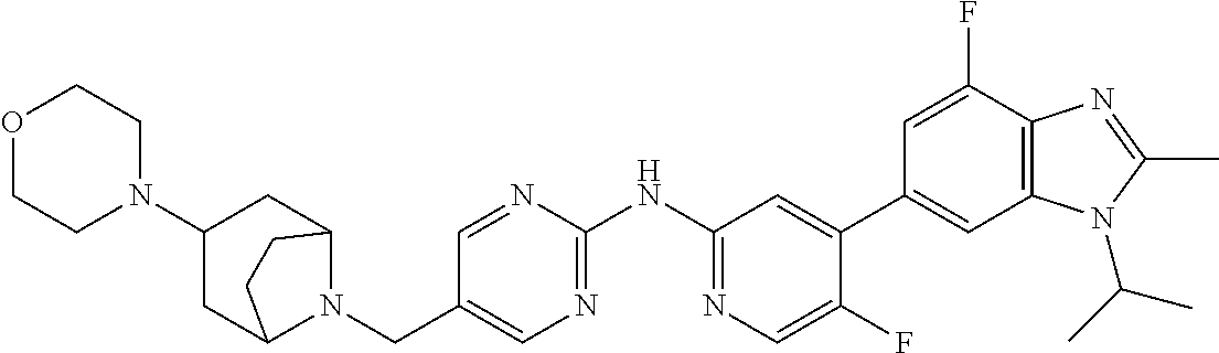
C1(CN2C3CC(N4CCOCC4)CC2CC3)=CN=C(NC2=NC=C(F)C(C3=CC4=C(C(F)=C3)N=C(C)N4C(C)C)=C2)N=C1
